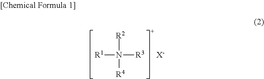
N([R3])([R1])([R2])[R4].[X-]
